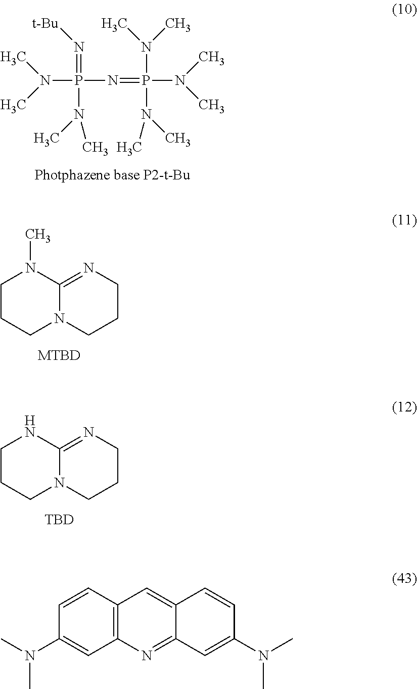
N(P(N=P(N(C)C)(N(C)C)N(C)C)(N(C)C)=N[t-Bu])(C)C.C1CCN2C(=NCCC2)N1C.C1CCN2C(=NCCC2)N1.[TBD].C1=CC2=C(C=C1N(C)C)N=C1C(=C2)C=CC(N(C)C)=C1
